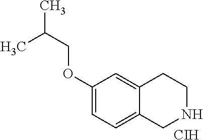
C(COC1=CC=C2C(=C1)CCNC2)(C)C.[CIH]
